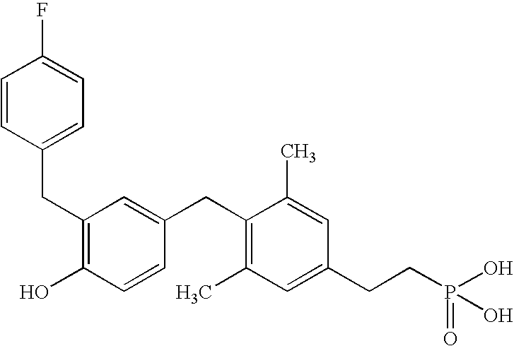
C1(CC2=CC=C(F)C=C2)=C(O)C=CC(CC2=C(C)C=C(CCP(O)(O)=O)C=C2C)=C1
